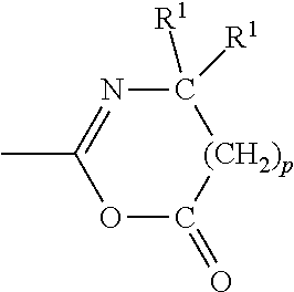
O1C(=O)[(CH2)p]C([R1])([R1])N=C1C
